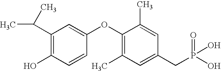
CC(C1=C(O)C=CC(OC2=C(C)C=C(CP(O)(=O)O)C=C2C)=C1)C
